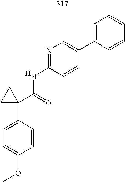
C1=C(C2(C(=O)NC3=NC=C(C4=CC=CC=C4)C=C3)CC2)C=CC(OC)=C1.[H]
